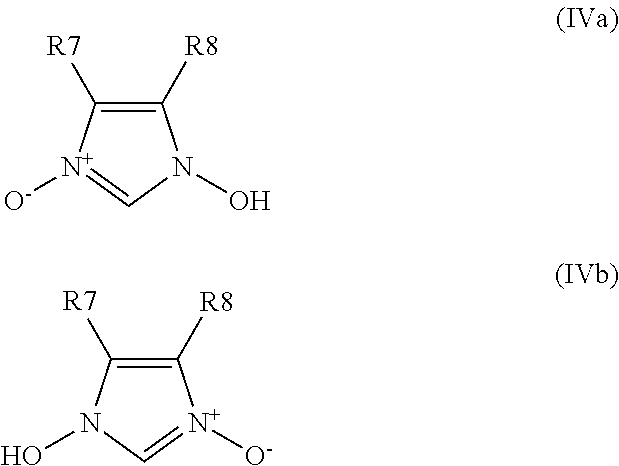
C1([R8])=C([R7])[N+]([O-])=CN1O.C1([R8])=C([R7])N(O)C=[N+]1[O-]
